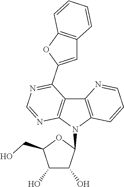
C1(O)C(O)C(N2C3=C(C4=C2N=CN=C4C2=CC4=C(O2)C=CC=C4)N=CC=C3)OC1CO
